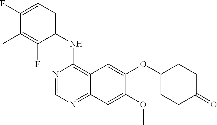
C1(F)=CC=C(NC2=C3C(=NC=N2)C=C(OC)C(OC2CCC(=O)CC2)=C3)C(F)=C1C
